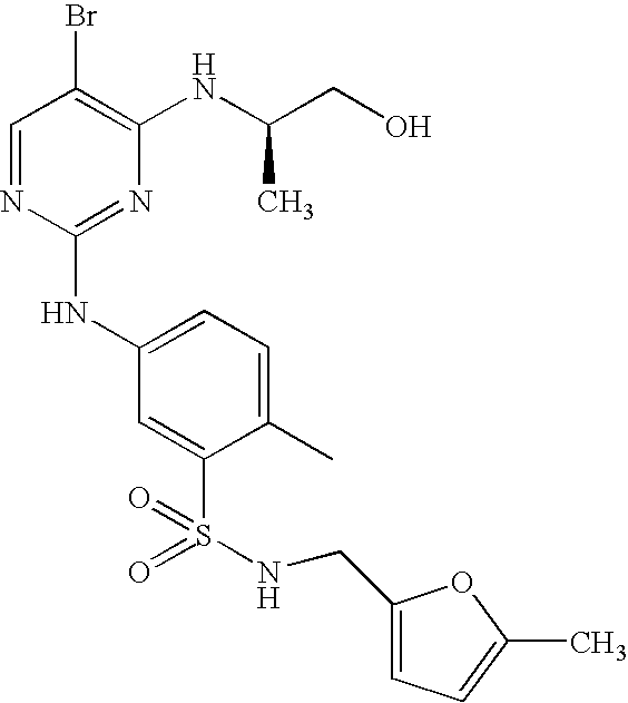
C1=NC(NC2=CC=C(C)C(S(=O)(=O)NCC3=CC=C(C)O3)=C2)=NC(NC(CO)C)=C1Br
